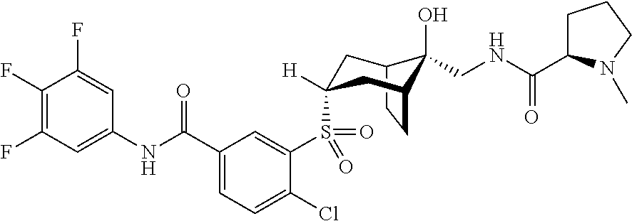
C1(F)=CC(NC(C2=CC=C(Cl)C(S(=O)(=O)C3([H])CC4C(O)(CNC(C5CCCN5C)=O)C(C3)CC4)=C2)=O)=CC(F)=C1F
